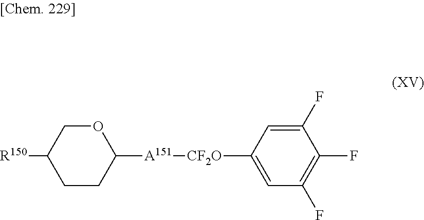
O1CC([R150])CCC1[A151][CF2O]C1=CC(F)=C(F)C(F)=C1
